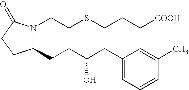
C1(CCC(CC2=CC=CC(C)=C2)O)N(CCSCCC[COOH])C(=O)CC1
